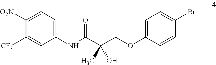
C1=C(OCC(C(NC2=CC=C([O2N])C([CF3])=C2)=O)(O)C)C=CC(Br)=C1
